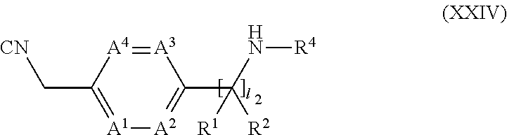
[A3]1=[A4]C(C[CN])=[A1][A2]=C1C(N[R4])([R2])[R1].[H]
